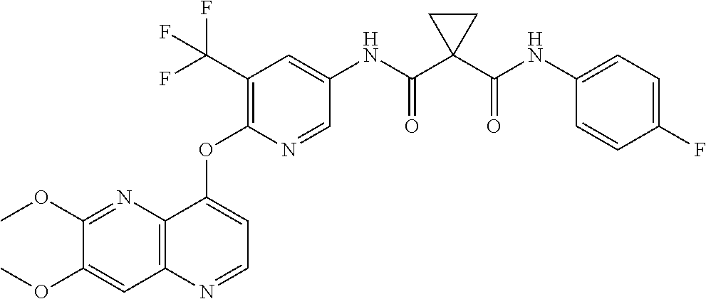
C1(OC)=CC2=C(N=C1OC)C(OC1=C(C(F)(F)F)C=C(NC(C3(C(NC4=CC=C(F)C=C4)=O)CC3)=O)C=N1)=CC=N2
